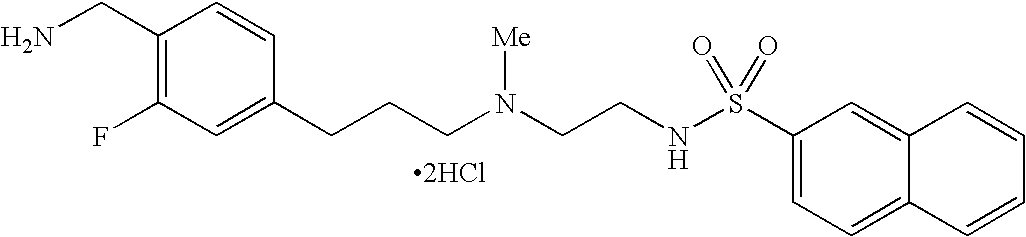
C1(CN)=C(F)C=C(CCCN(CCNS(C2=CC=C3C(=C2)C=CC=C3)(=O)=O)[Me])C=C1.[2HCl]
